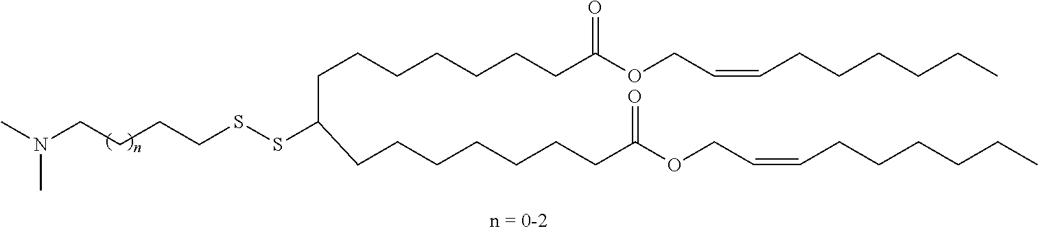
N(CCCCSSC(CCCCCCCC(OCC=CCCCCCC)=O)CCCCCCCC(OCC=CCCCCCC)=O)(C)C
